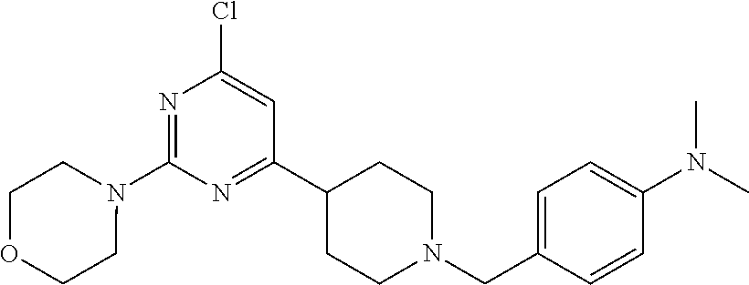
N1=C(N2CCOCC2)N=C(C2CCN(CC3=CC=C(N(C)C)C=C3)CC2)C=C1Cl
